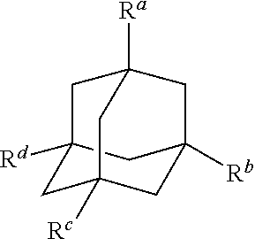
C12([Rd])CC3([Rc])CC([Rb])(C1)CC([Ra])(C2)C3
